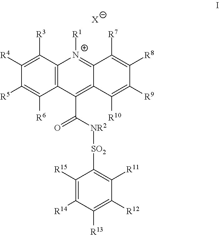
C1([R5])=C([R6])C2=C(C([R3])=C1[R4])[N+]([R1])=C1C(=C2C([NR2][SO2]C2=C([R11])C([R12])=C([R13])C([R14])=C2[R15])=O)C([R10])=C([R9])C([R8])=C1[R7].[X]
